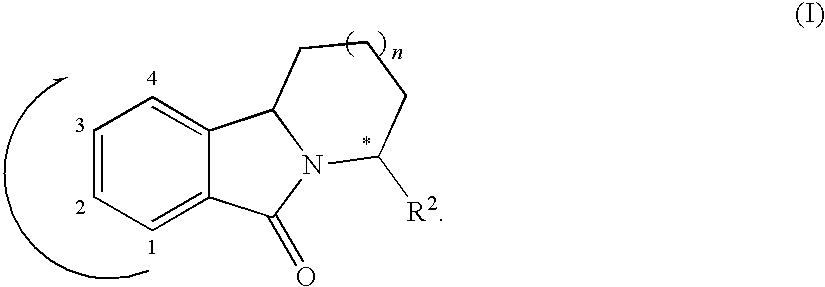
C1=CC=C2C(=C1)C(=O)N1C2CCCC1[R2]
